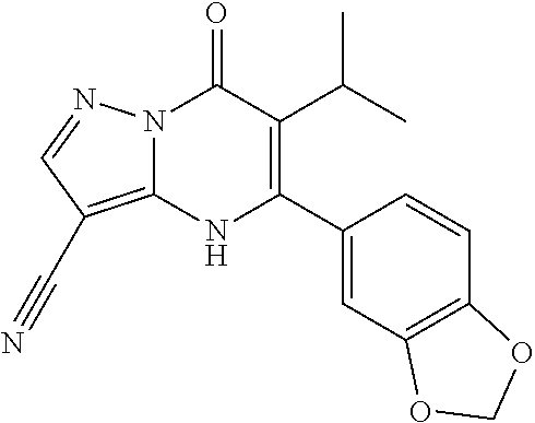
N12C(=C(C#N)C=N1)NC(C1=CC3=C(C=C1)OCO3)=C(C(C)C)C2=O
